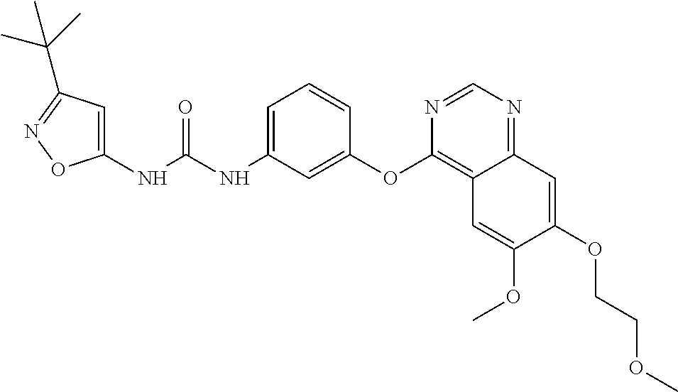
C1(NC(NC2=CC=CC(OC3=C4C(=NC=N3)C=C(OCCOC)C(OC)=C4)=C2)=O)=CC(C(C)(C)C)=NO1
